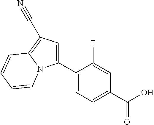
C1(C2=CC=C(C(O)=O)C=C2F)=CC(C#N)=C2N1C=CC=C2
